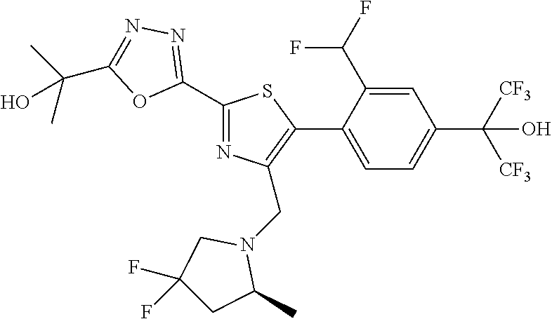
C1(C2=NC(CN3CC(F)(F)CC3C)=C(C3=CC=C(C([CF3])([CF3])O)C=C3C(F)F)S2)=NN=C(C(C)(C)O)O1
